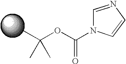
CC(OC(N1C=CN=C1)=O)(C)C
